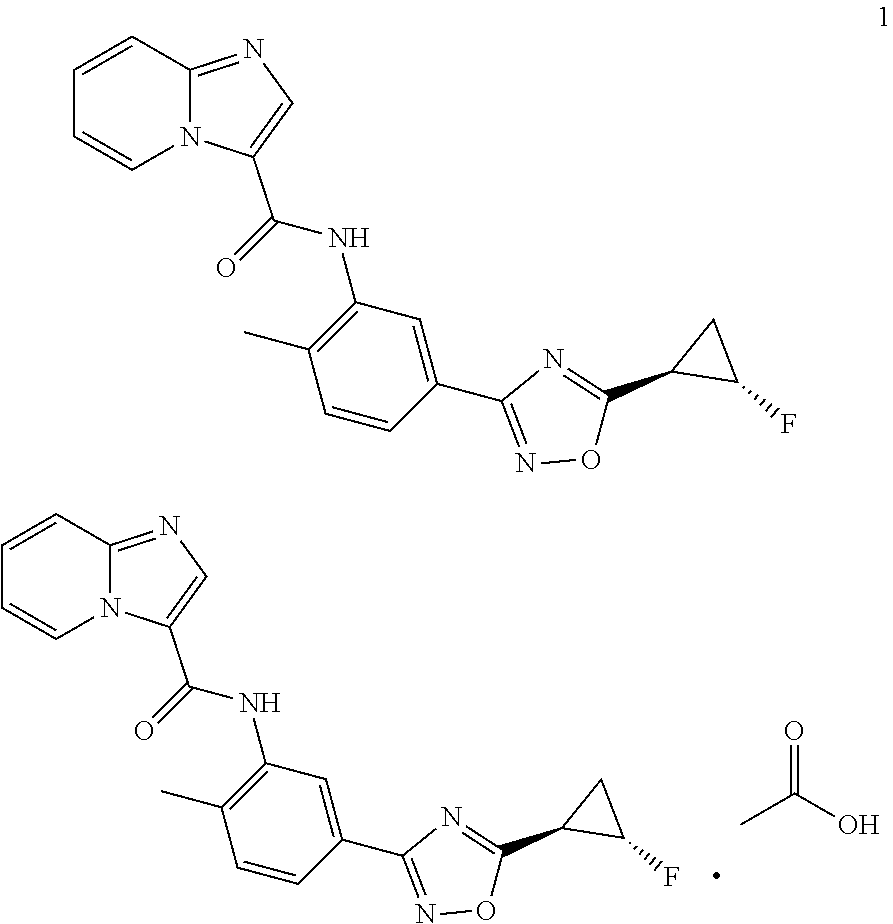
C1(C2=NC(C3=CC(NC(C4=CN=C5C=CC=CN45)=O)=C(C)C=C3)=NO2)CC1F.O=C(O)C.C1(C2=NC(C3=CC(NC(C4=CN=C5C=CC=CN45)=O)=C(C)C=C3)=NO2)CC1F
